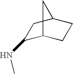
C1(NC)C2CCC(C1)C2
